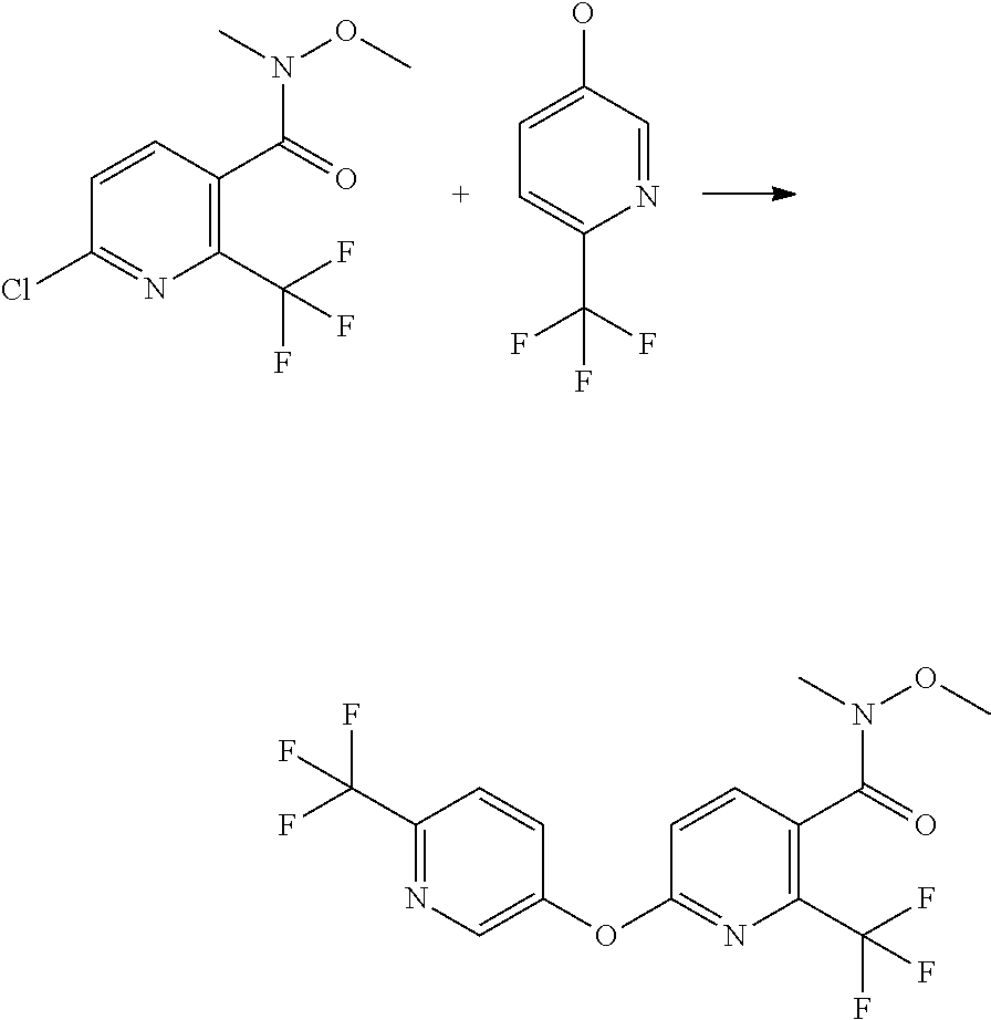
C1=CC(Cl)=NC(C(F)(F)F)=C1C(N(OC)C)=O.C1(O)=CC=C(C(F)(F)F)N=C1.C1=CC(OC2=CN=C(C(F)(F)F)C=C2)=NC(C(F)(F)F)=C1C(N(OC)C)=O
